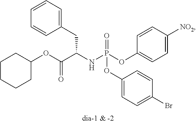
C1=C([NO2])C=CC(OP(NC(C(OC2CCCCC2)=O)CC2=CC=CC=C2)(=O)OC2=CC=C(Br)C=C2)=C1
